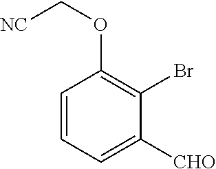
C1=CC=C([CHO])C(Br)=C1OC[NC]
